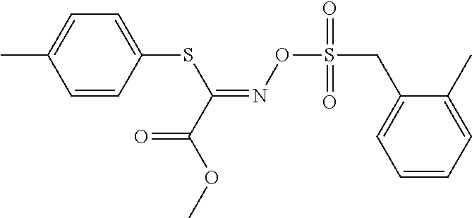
C1=CC(SC(=NOS(CC2=CC=CC=C2C)(=O)=O)C(OC)=O)=CC=C1C
